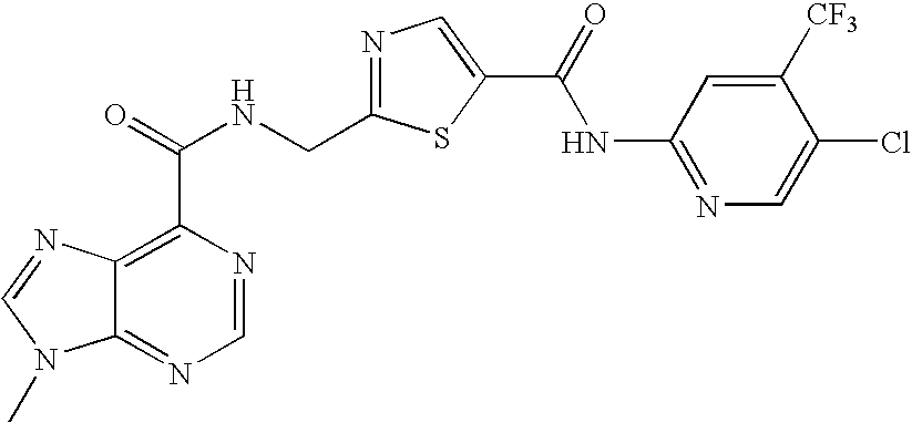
C12=NC=NC(C(=O)NCC3=NC=C(C(=O)NC4=NC=C(Cl)C([CF3])=C4)S3)=C1N=CN2C
